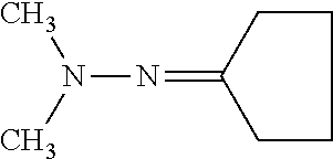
N(N=C1CCCC1)(C)C
